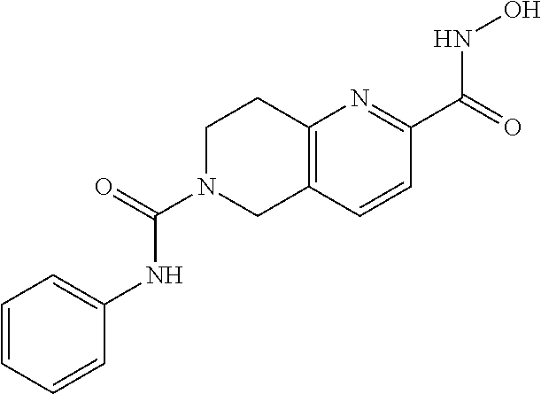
C12=C(C=CC(C(=O)NO)=N1)CN(C(=O)NC1=CC=CC=C1)CC2
